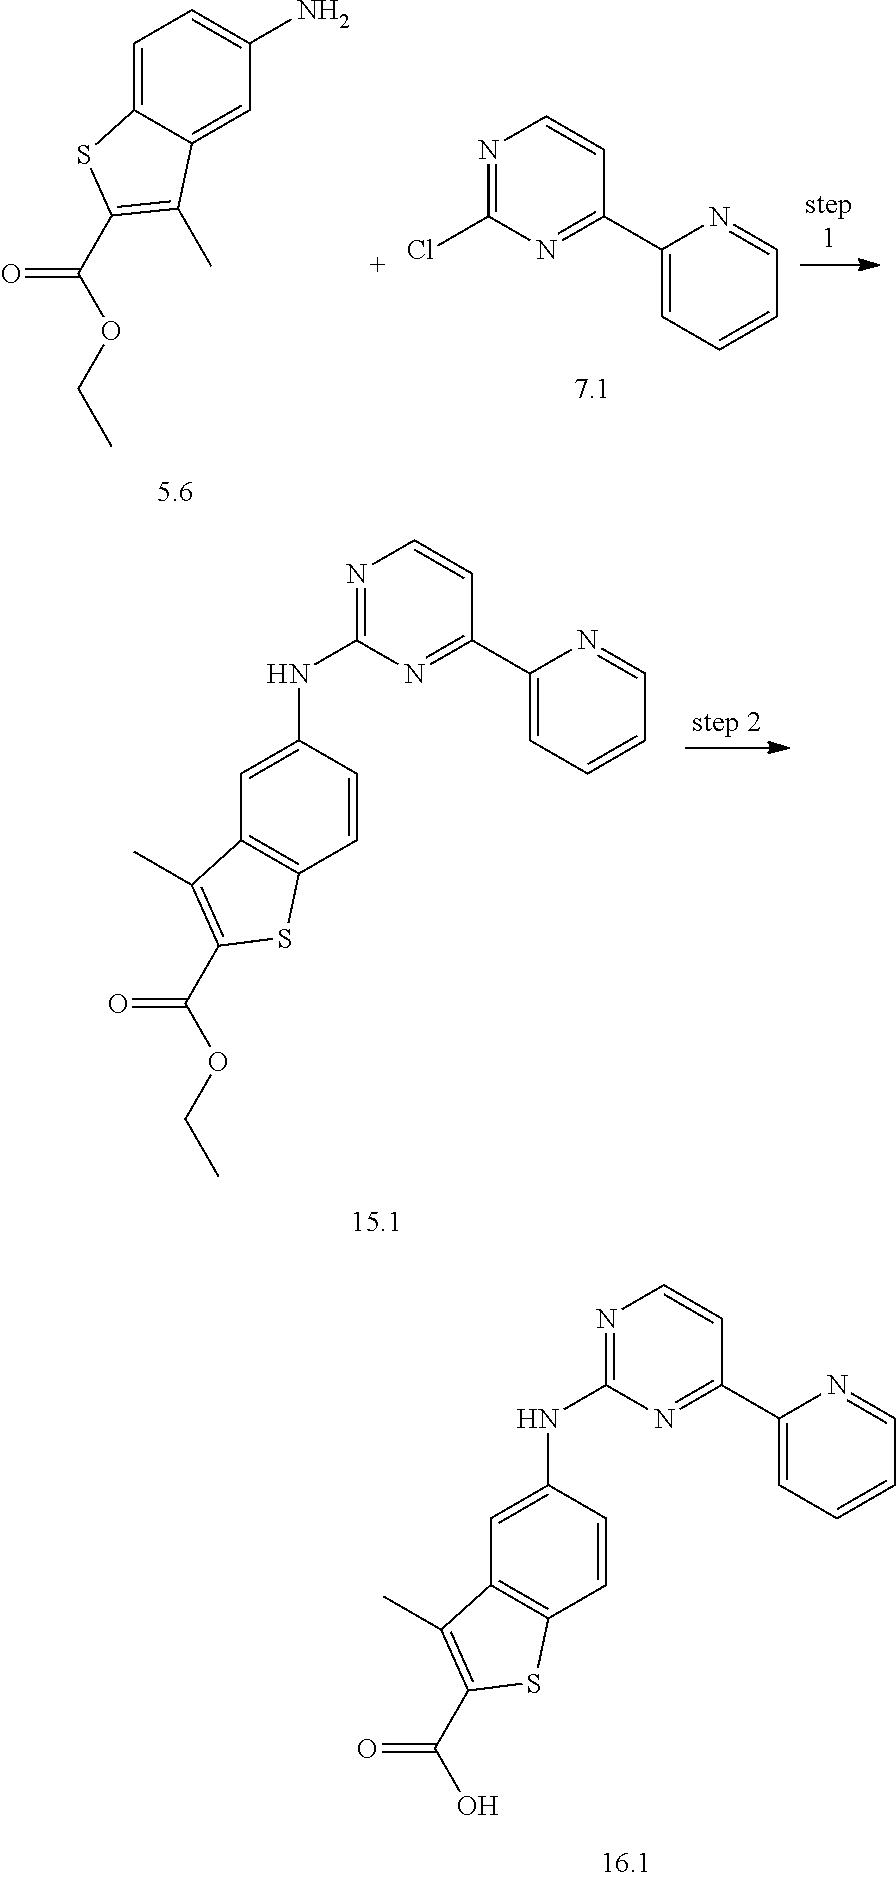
C1(C2=NC(Cl)=NC=C2)=CC=CC=N1.C1=C2C(=CC(N)=C1)C(C)=C(C(OCC)=O)S2.C1=C(NC2=NC=CC(C3=CC=CC=N3)=N2)C=CC2=C1C(C)=C(C(O)=O)S2.C1=C(NC2=NC=CC(C3=CC=CC=N3)=N2)C=CC2=C1C(C)=C(C(OCC)=O)S2
